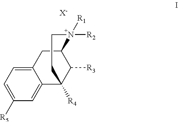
C12=CC=C([R5])C=C1C1([R4])C([R3])C(C2)N([R2])([R1])CC1.[X-]
